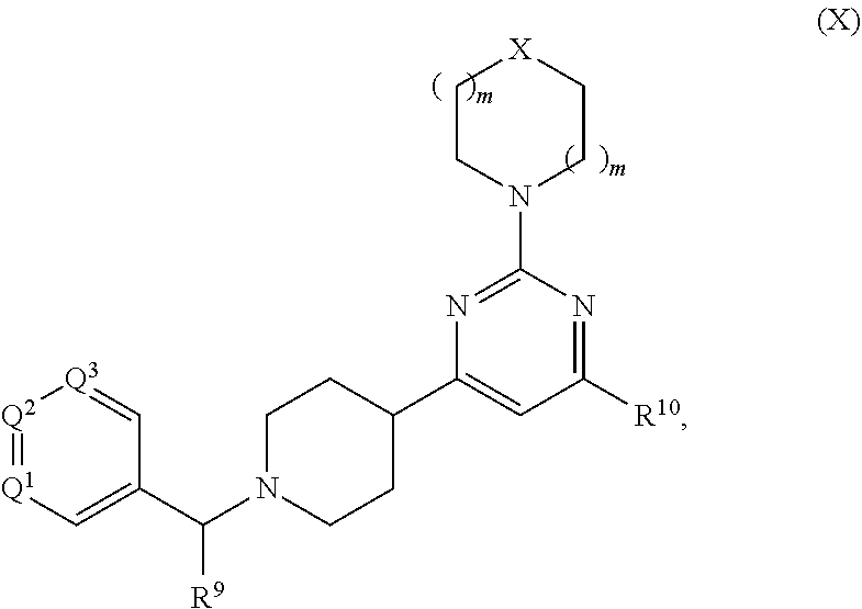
[Q2]1=[Q1]C=C(C(N2CCC(C3=CC([R10])=NC(N4CC[X]CC4)=N3)CC2)[R9])C=[Q3]1
